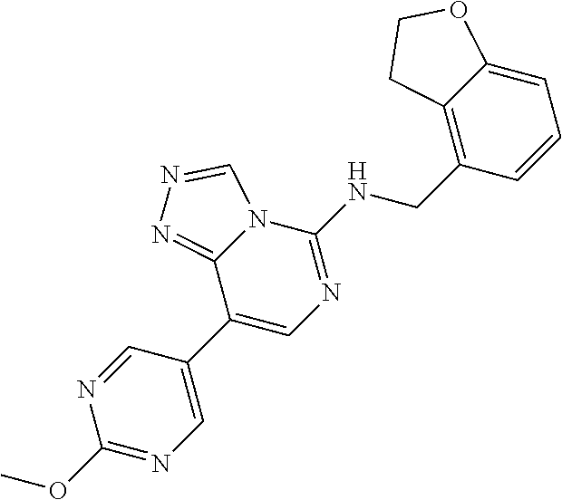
C1(C2=CN=C(NCC3=C4C(=CC=C3)OCC4)N3C2=NN=C3)=CN=C(OC)N=C1
